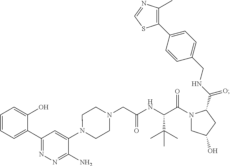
N1(C2=CC(C3=CC=CC=C3O)=NN=C2N)CCN(CC(NC(C(N2CC(O)CC2C(NCC2=CC=C(C3=C(C)N=CS3)C=C2)=O)=O)C(C)(C)C)=O)CC1
